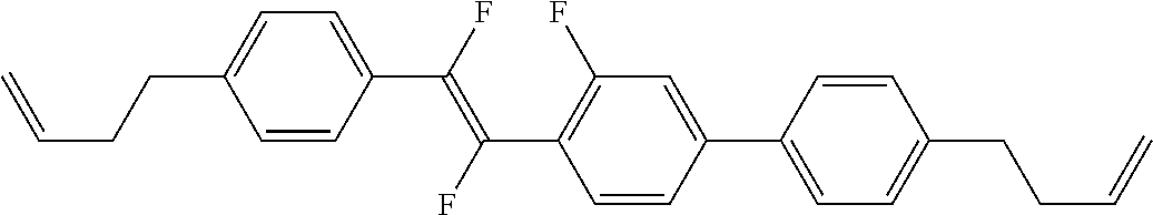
C1=CC(C(=C(C2=C(F)C=C(C3=CC=C(CCC=C)C=C3)C=C2)F)F)=CC=C1CCC=C
